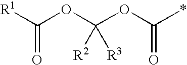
C(OC(OC(*)=O)([R3])[R2])([R1])=O
